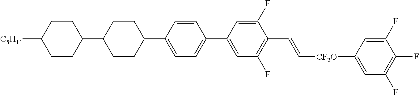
C1=CC(C2CCC(C3CCC([C5H11])CC3)CC2)=CC=C1C1=CC(F)=C(C=C[CF2O]C2=CC(F)=C(F)C(F)=C2)C(F)=C1
